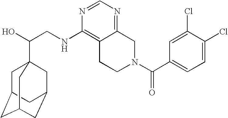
C(CNC1=C2C(=NC=N1)CN(C(=O)C1=CC=C(Cl)C(Cl)=C1)CC2)(O)C12CC3CC(CC(C1)C3)C2
